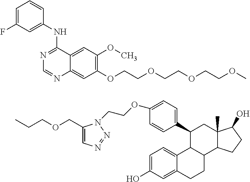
C1=C(O)C=C2C(=C1)C1C(CC2)C2C(C)(CC1C1=CC=C(OCCN3C(COCCC)=CN=N3)C=C1)C(O)CC2.COCCOCCOCCOC1=C(OC)C=C2C(=C1)N=CN=C2NC1=CC(F)=CC=C1
